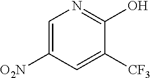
C1=C([O2N])C=C([CF3])C(O)=N1
